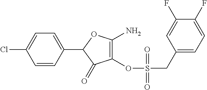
C1(OS(=O)(CC2=CC=C(F)C(F)=C2)=O)=C(N)OC(C2=CC=C(Cl)C=C2)C1=O
